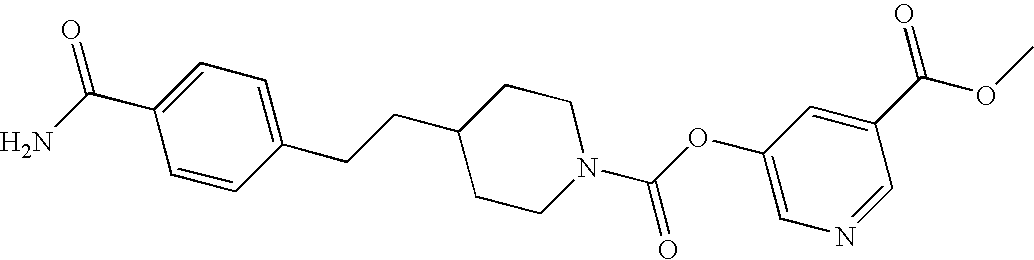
C1=CC(CCC2CCN(C(OC3=CN=CC(C(=O)OC)=C3)=O)CC2)=CC=C1C(N)=O
